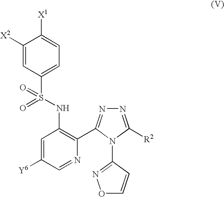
C1=C([Y6])C=NC(C2=NN=C([R2])N2C2=NOC=C2)=C1NS(C1=CC=C([X1])C([X2])=C1)(=O)=O
